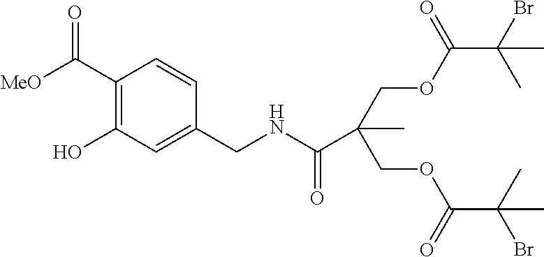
C1(C([MeO])=O)=C(O)C=C(CNC(C(C)(COC(C(Br)(C)C)=O)COC(C(C)(Br)C)=O)=O)C=C1
